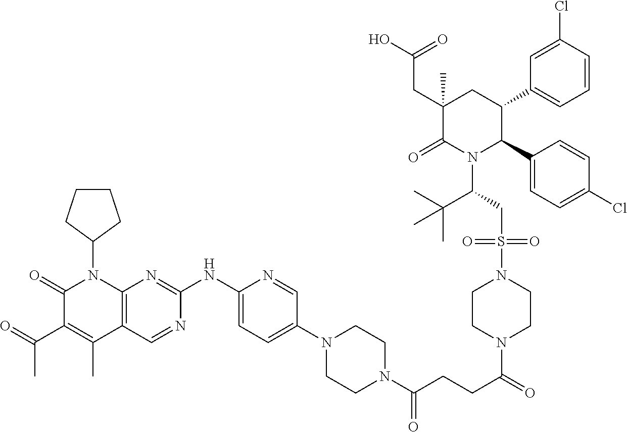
C1(=O)C(C(C)=O)=C(C)C2=C(N1C1CCCC1)N=C(NC1=CC=C(N3CCN(C(CCC(=O)N4CCN(S(CC(N5C(=O)C(CC(O)=O)(C)CC(C6=CC=CC(Cl)=C6)C5C5=CC=C(Cl)C=C5)C(C)(C)C)(=O)=O)CC4)=O)CC3)C=N1)N=C2
